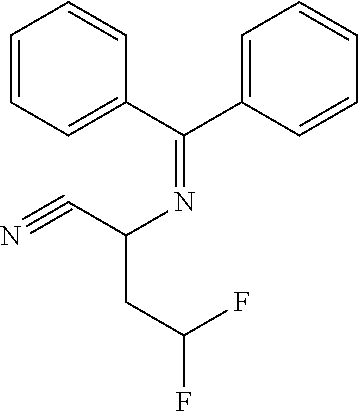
C1=CC=C(C(C2=CC=CC=C2)=NC(C#N)CC(F)F)C=C1
